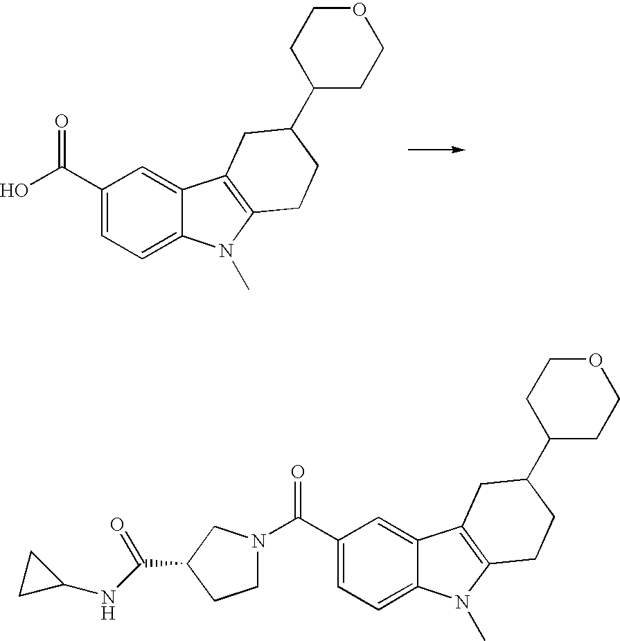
C1(C(O)=O)=CC=C2C(=C1)C1=C(N2C)CCC(C2CCOCC2)C1.C1(C(N2CCC(C(=O)NC3CC3)C2)=O)=CC=C2C(=C1)C1=C(N2C)CCC(C2CCOCC2)C1
